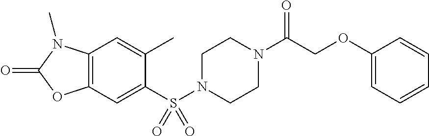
C1(C)=CC2=C(C=C1S(N1CCN(C(COC3=CC=CC=C3)=O)CC1)(=O)=O)OC(=O)N2C
